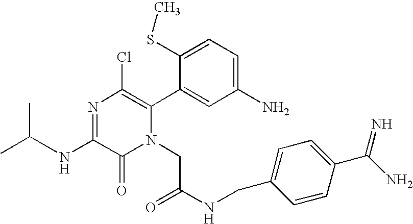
N(C1=NC(Cl)=C(C2=CC(N)=CC=C2SC)N(CC(NCC2=CC=C(C(=N)N)C=C2)=O)C1=O)C(C)C
